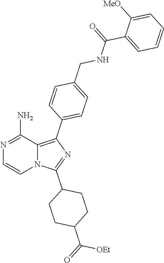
N12C(=C(C3=CC=C(CNC(C4=CC=CC=C4[MeO])=O)C=C3)N=C1C1CCC(C(=O)[OEt])CC1)C(N)=NC=C2
